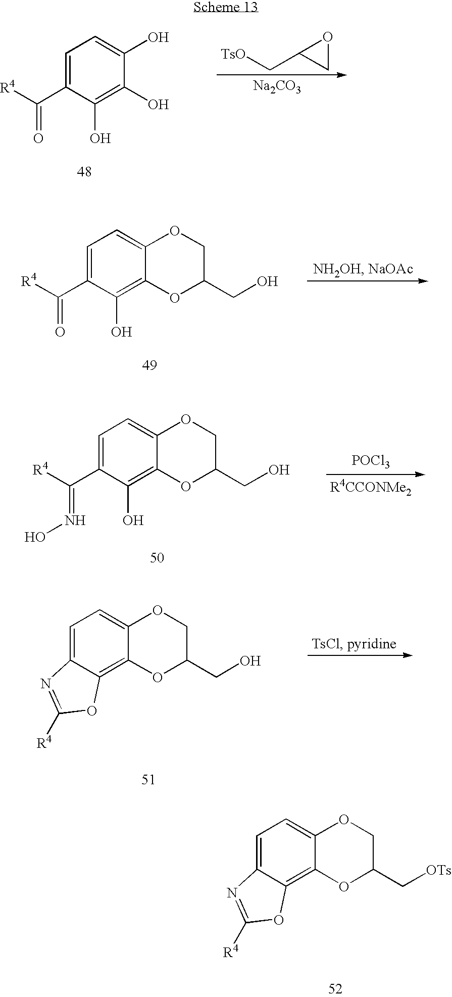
C1=C(C([R4])=O)C(O)=C(O)C(O)=C1.[TsO]CC1CO1.[Na2CO3].C1=C(C([R4])=O)C(O)=C2C(=C1)OCC(CO)O2.C1=C(C([R4])=NO)C(O)=C2C(=C1)OCC(CO)O2.[POCl3].C1=C2C(=C3C(=C1)OCC(CO)O3)OC([R4])=N2.C1=C2C(=C3C(=C1)OCC(C[OTs])O3)OC([R4])=N2
